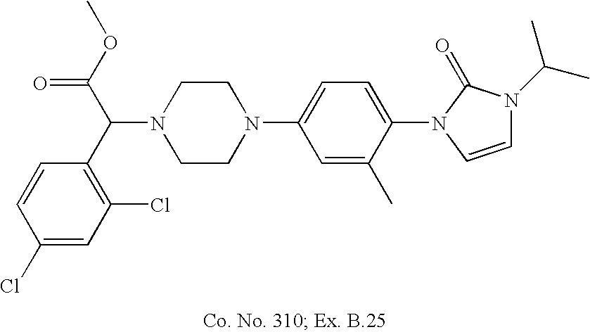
N1(C(C2=C(Cl)C=C(Cl)C=C2)C(OC)=O)CCN(C2=CC=C(N3C=CN(C(C)C)C3=O)C(C)=C2)CC1
